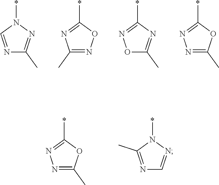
N1=CN(*)N=C1C.C1(C)=NOC(*)=N1.O1C(C)=NC(*)=N1.N1=C(C)OC(*)=N1.N1=C(C)OC(*)=N1.N1=C(C)N(*)N=C1
